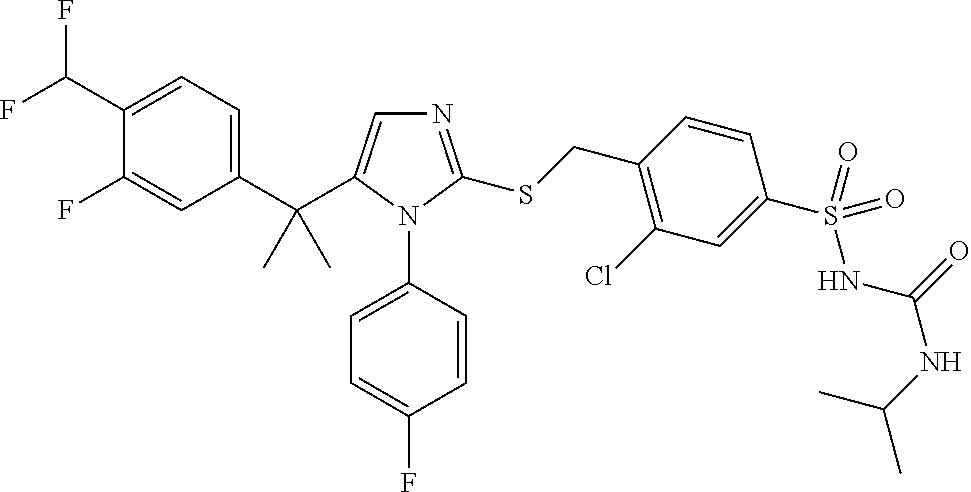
C1(C(C2=CN=C(SCC3=C(Cl)C=C(S(NC(=O)NC(C)C)(=O)=O)C=C3)N2C2=CC=C(F)C=C2)(C)C)=CC=C(C(F)F)C(F)=C1
